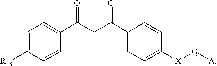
C1=C([R43])C=CC(C(CC(C2=CC=C([X][Q][A])C=C2)=O)=O)=C1
